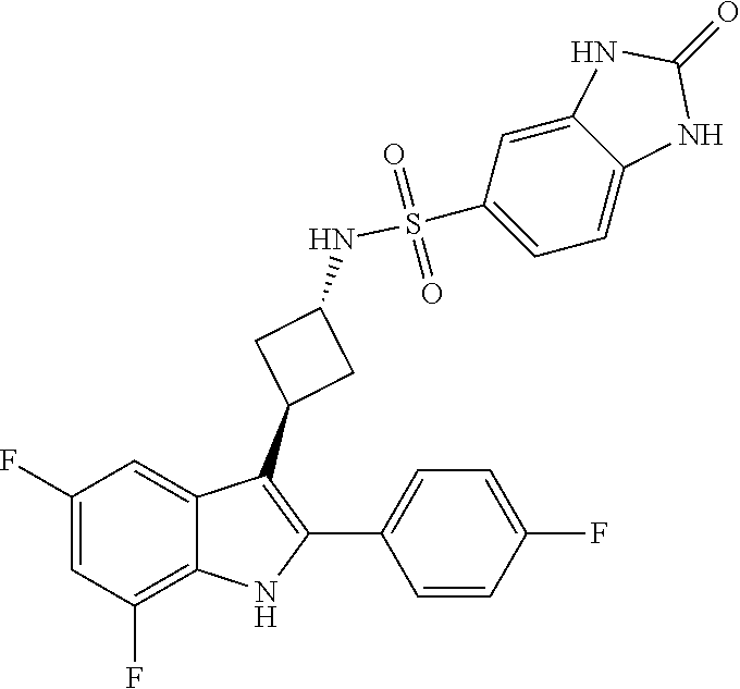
S(NC1CC(C2=C(C3=CC=C(F)C=C3)NC3=C(F)C=C(F)C=C23)C1)(C1=CC=C2C(=C1)NC(=O)N2)(=O)=O
